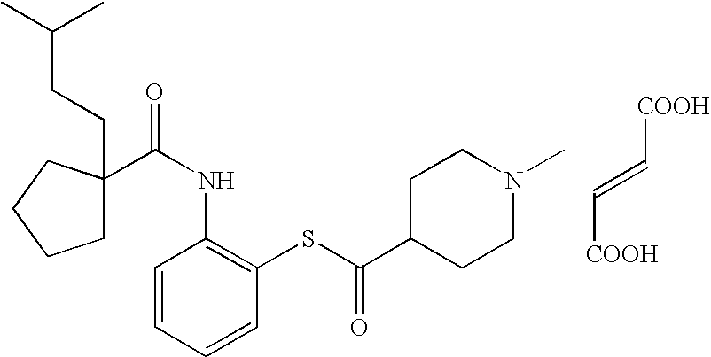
C(CC(C)C)C1(C(NC2=C(SC(=O)C3CCN(C)CC3)C=CC=C2)=O)CCCC1.[COOH]C=C[COOH]
